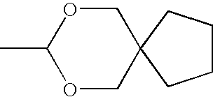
C1(C)OCC2(CO1)CCCC2
